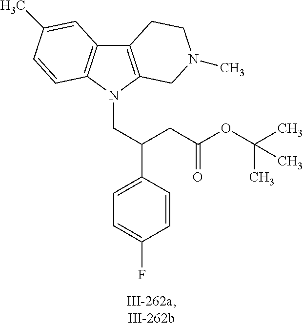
C12=C(N(CC(C3=CC=C(F)C=C3)CC(OC(C)(C)C)=O)C3=C1C=C(C)C=C3)CN(C)CC2
